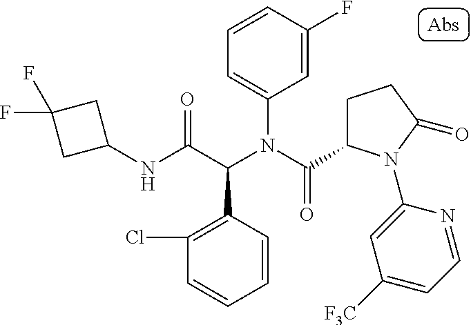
C1(NC(C(N(C(=O)C2CCC(=O)N2C2=CC([F3C])=CC=N2)C2=CC=CC(F)=C2)C2=C(Cl)C=CC=C2)=O)CC(F)(F)C1
